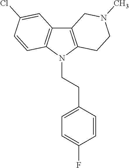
C12=C(N(CCC3=CC=C(F)C=C3)C3=C1C=C(Cl)C=C3)CCN(C)C2
